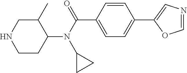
C1CC(N(C(C2=CC=C(C3=CN=CO3)C=C2)=O)C2CC2)C(C)CN1
